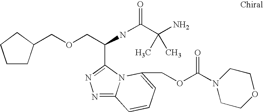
C(C(NC(C(N)(C)C)=O)C1=NN=C2N1C(COC(N1CCOCC1)=O)=CC=C2)OCC1CCCC1
